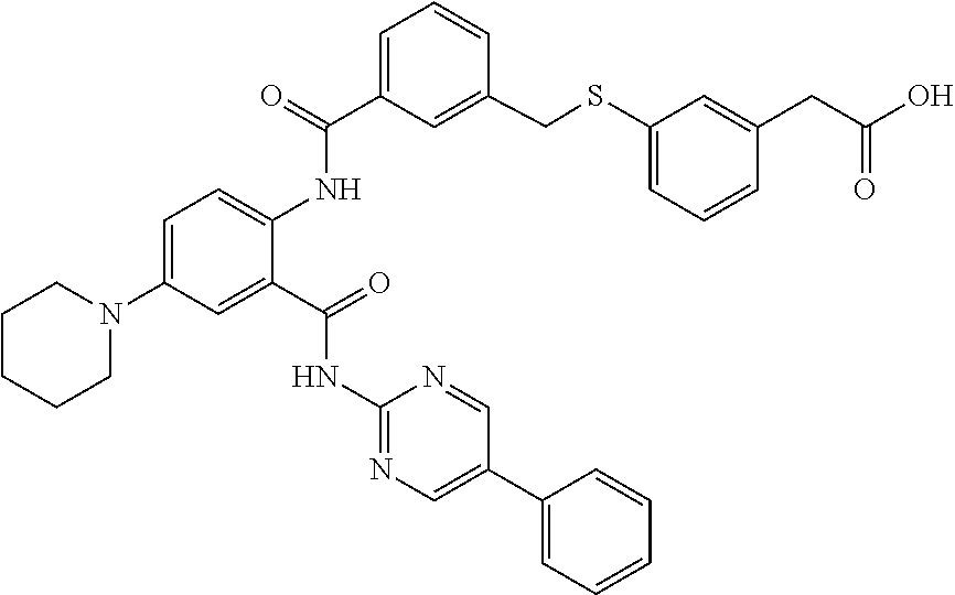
C1=C(N2CCCCC2)C=C(C(=O)NC2=NC=C(C3=CC=CC=C3)C=N2)C(NC(C2=CC=CC(CSC3=CC=CC(CC(O)=O)=C3)=C2)=O)=C1
